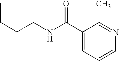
CCCCNC(=O)C1=CC=CN=C1C
